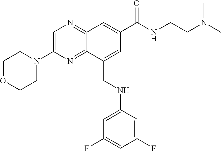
C12=NC(N3CCOCC3)=CN=C1C=C(C(NCCN(C)C)=O)C=C2CNC1=CC(F)=CC(F)=C1
